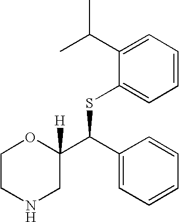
C1CNCC(C(C2=CC=CC=C2)SC2=CC=CC=C2C(C)C)([H])O1
